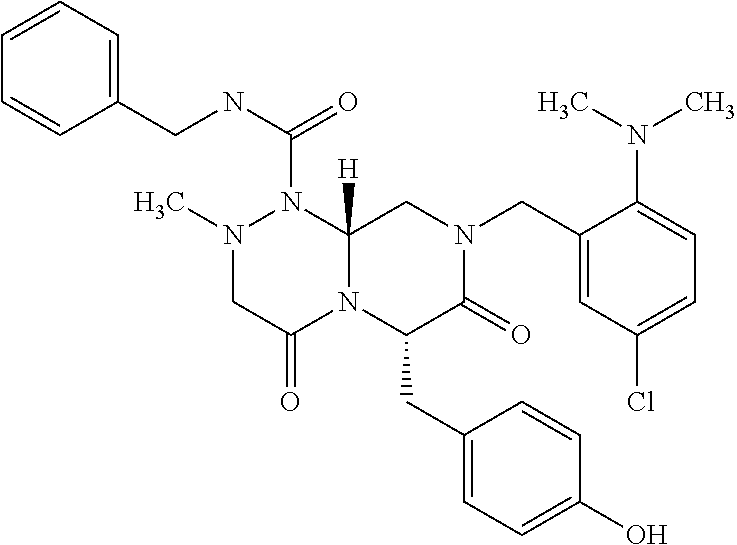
C1=CC=C(CNC(=O)N2N(C)CC(=O)N3C2([H])CN(CC2=CC(Cl)=CC=C2N(C)C)C(=O)C3CC2=CC=C(O)C=C2)C=C1
